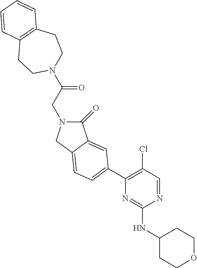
C(C(=O)N1CCC2=C(CC1)C=CC=C2)N1C(=O)C2=CC(C3=C(Cl)C=NC(NC4CCOCC4)=N3)=CC=C2C1
